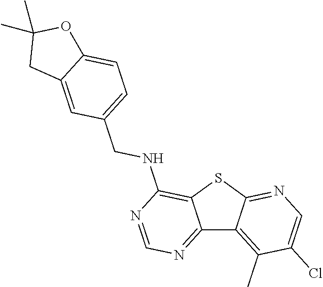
C12=NC=NC(NCC3=CC=C4C(=C3)CC(C)(C)O4)=C1SC1=NC=C(Cl)C(C)=C21
